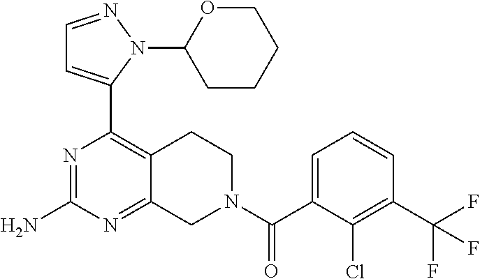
N1=C(N)N=C2C(=C1C1=CC=NN1C1CCCCO1)CCN(C(C1=CC=CC(C(F)(F)F)=C1Cl)=O)C2
